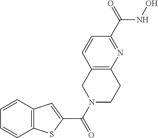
C12=C(C=CC=C1)C=C(C(N1CCC3=C(C1)C=CC(C(=O)NO)=N3)=O)S2
